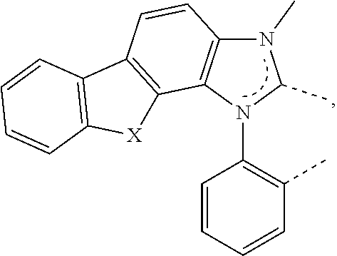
N1(C)C2=C(N(C3=C(C)C=CC=C3)C1C)C1=C(C=C2)C2=C([X]1)C=CC=C2
